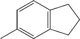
C1(C)=CC2=C(C=C1)CCC2
